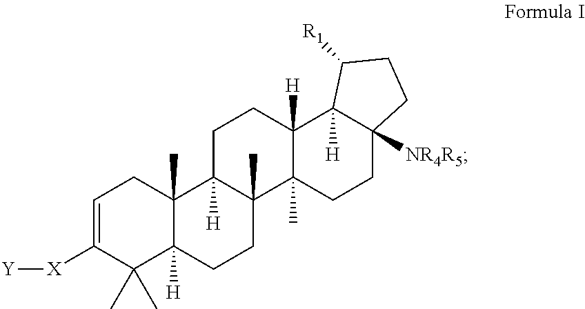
C1=C([X][Y])C(C)(C)C2([H])C(C)(C1)C1([H])C(C)(CC2)C2(C)C([H])(CC1)C1([H])C([NR4R5])(CC2)CCC1[R1]
